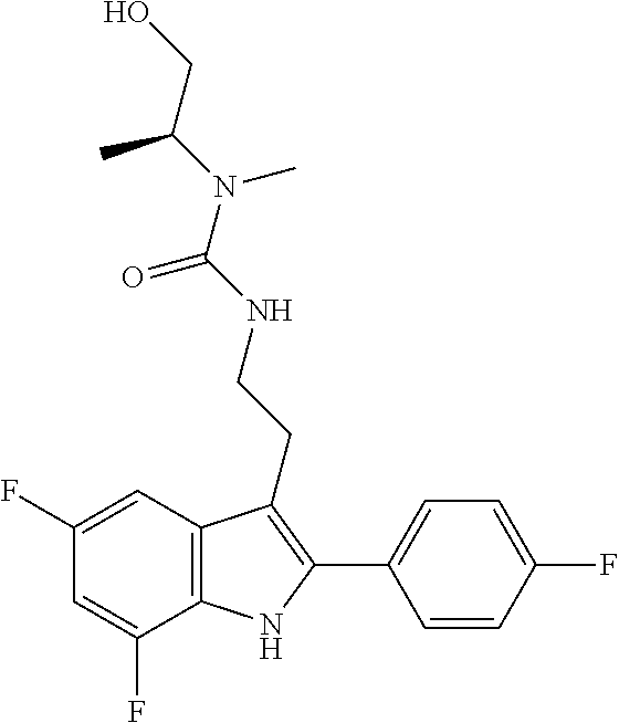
N(C(=O)NCCC1=C(C2=CC=C(F)C=C2)NC2=C1C=C(F)C=C2F)(C(CO)C)C
